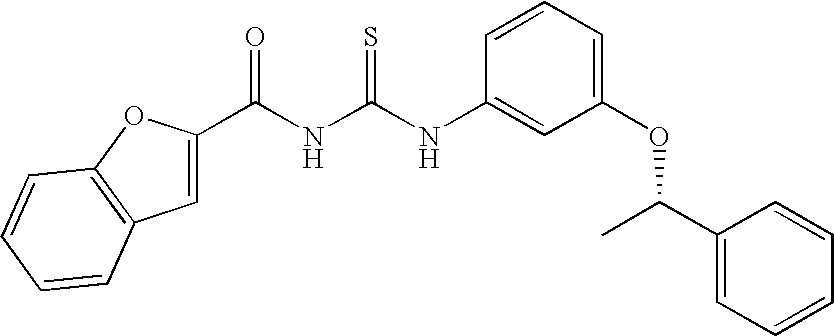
C(NC(NC1=CC(OC(C2=CC=CC=C2)C)=CC=C1)=S)(=O)C1=CC2=C(O1)C=CC=C2
